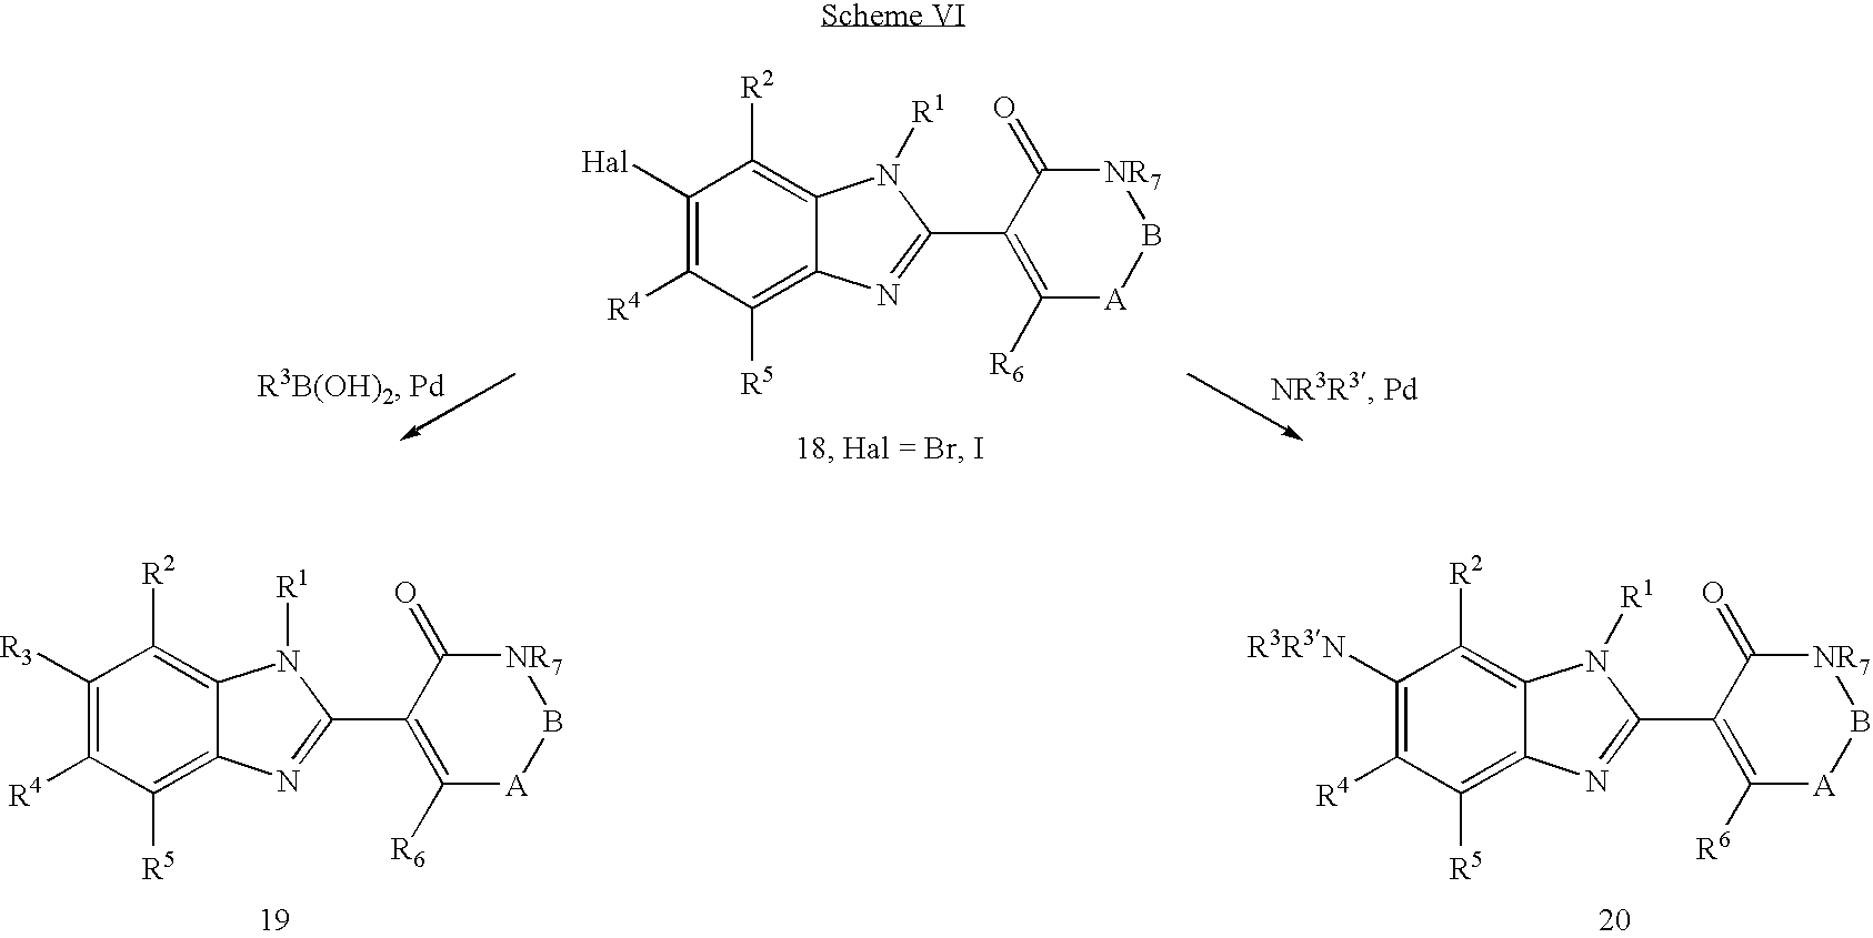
C1([Hal])=C([R4])C([R5])=C2C(=C1[R2])N([R1])C(C1=C([R6])[A]B[NR7]C1=O)=N2.C1([R3R3N])=C([R4])C([R5])=C2C(=C1[R2])N([R1])C(C1=C([R6])[A]B[NR7]C1=O)=N2.C1([R3])=C([R4])C([R5])=C2C(=C1[R2])N([R1])C(C1=C([R6])[A]B[NR7]C1=O)=N2
